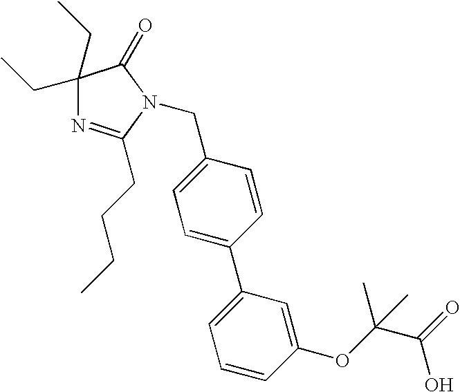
C1(CC)(CC)N=C(CCCC)N(CC2=CC=C(C3=CC=CC(OC(C(O)=O)(C)C)=C3)C=C2)C1=O
